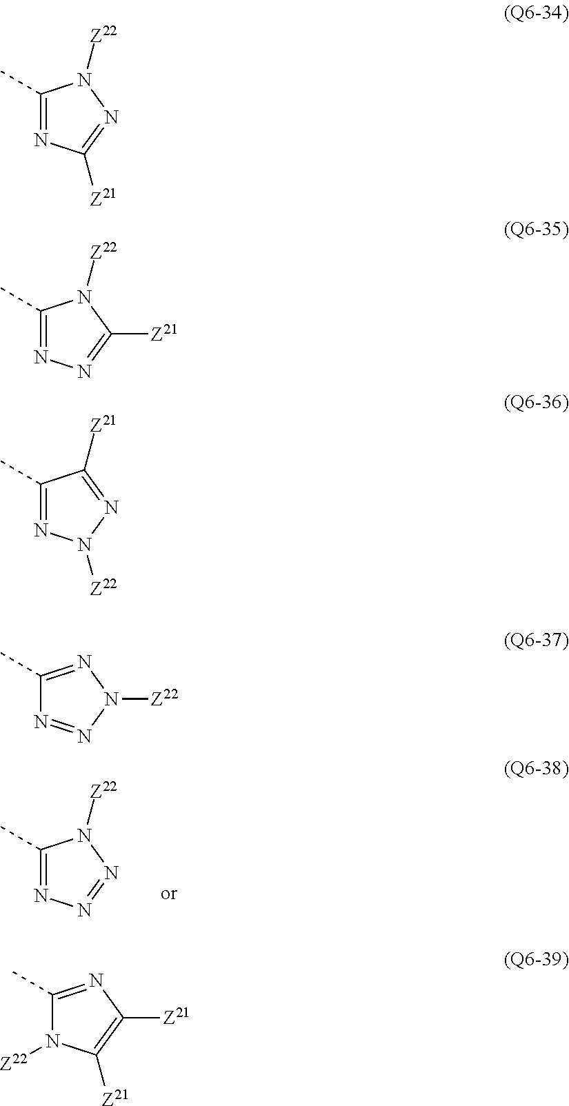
C1(C)=NN=NN1[Z22].C1(C)=NC([Z21])=NN1[Z22].C1(C)=NN=C([Z21])N1[Z22].C1(C)=NN([Z22])N=C1[Z21].C1(C)=NN([Z22])N=N1.C1(C)=NC([Z21])=C([Z21])N1[Z22]
